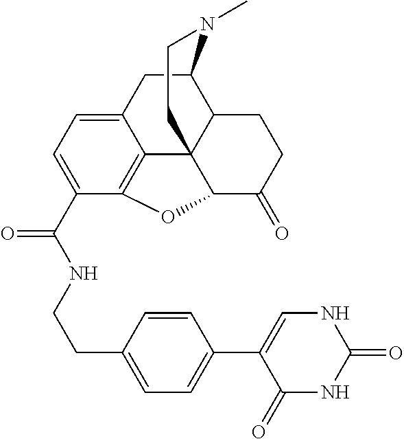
N(C(=O)C1=CC=C2C3=C1OC1C34C(C(C2)N(C)CC4)CCC1=O)CCC1=CC=C(C2=CNC(=O)NC2=O)C=C1
